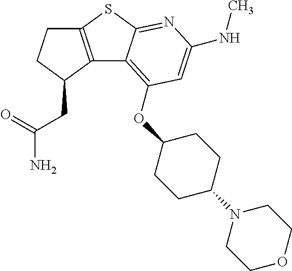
C1C2=C(C(CC(=O)N)C1)C1=C(OC3CCC(N4CCOCC4)CC3)C=C(NC)N=C1S2
